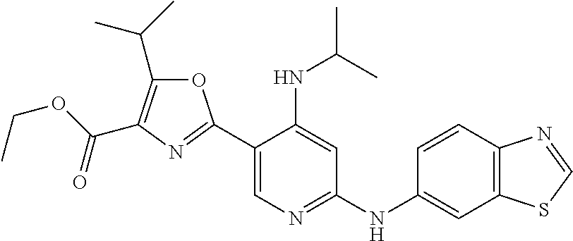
C1(C2=NC(C(OCC)=O)=C(C(C)C)O2)=CN=C(NC2=CC3=C(C=C2)N=CS3)C=C1NC(C)C
